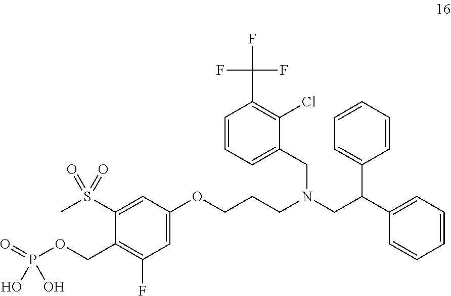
C1=CC=C(CN(CC(C2=CC=CC=C2)C2=CC=CC=C2)CCCOC2=CC(F)=C(COP(=O)(O)O)C(S(C)(=O)=O)=C2)C(Cl)=C1C(F)(F)F
